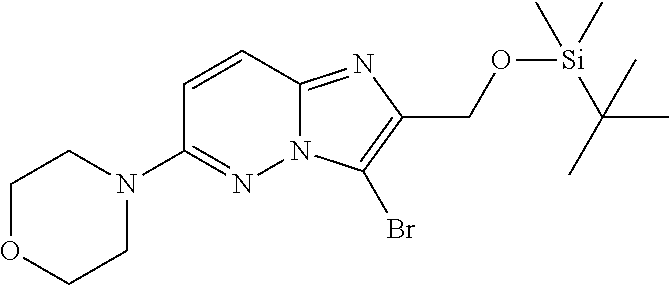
C1OCCN(C2=NN3C(=NC(CO[Si](C(C)(C)C)(C)C)=C3Br)C=C2)C1
